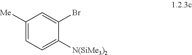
C1([Me])=CC=C([N(SiMe3)2])C(Br)=C1
